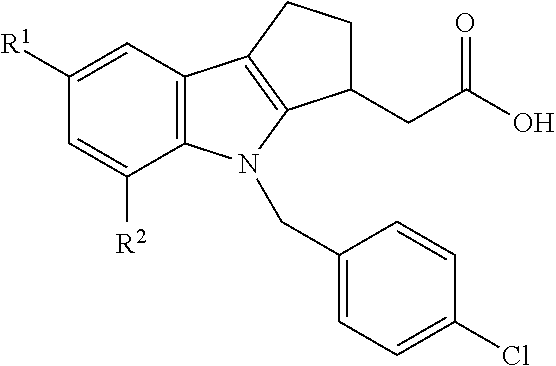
C1=C([R1])C=C([R2])C2=C1C1=C(N2CC2=CC=C(Cl)C=C2)C(CC(O)=O)CC1
